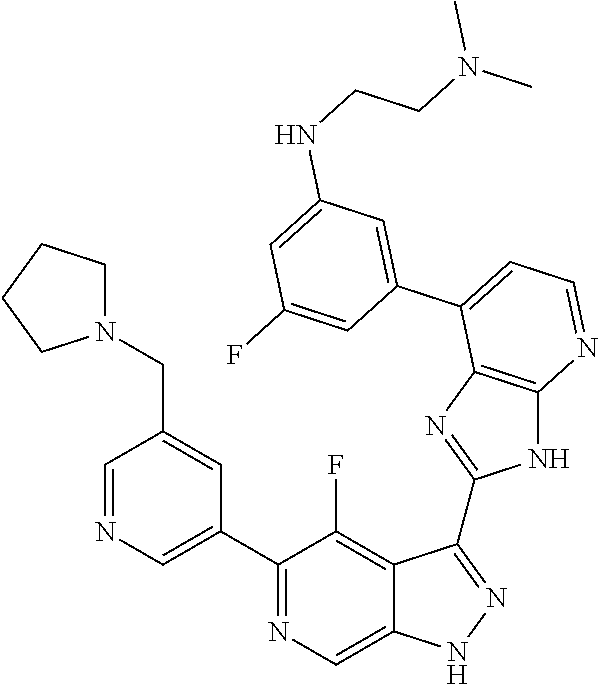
C1=NC=C(C2=NC=C3C(=C2F)C(C2=NC4=C(N2)N=CC=C4C2=CC(NCCN(C)C)=CC(F)=C2)=NN3)C=C1CN1CCCC1
